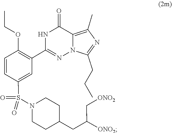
C1C(CC([ONO2])C[ONO2])CCN(S(=O)(C2=CC(C3=NN4C(CCC)=NC(C)=C4C(=O)N3)=C(OCC)C=C2)=O)C1
